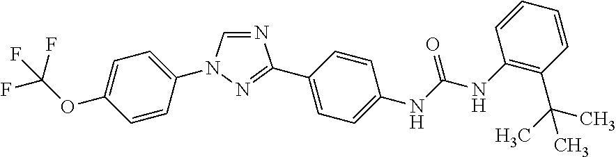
N1=CN(C2=CC=C(OC(F)(F)F)C=C2)N=C1C1=CC=C(NC(=O)NC2=C(C(C)(C)C)C=CC=C2)C=C1
